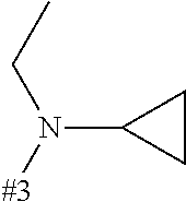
[#3]N(C1CC1)CC
